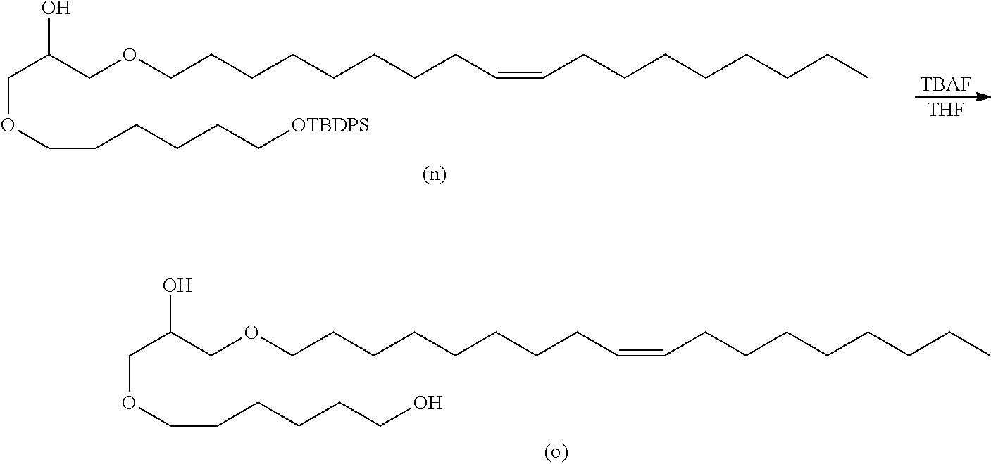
O(CCCCCCCCC=CCCCCCCCC)CC(COCCCCCCO)O.O(CCCCCCCCC=CCCCCCCCC)CC(COCCCCCC[OTBDPS])O.[TBAF].[THF]
